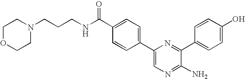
C1=C(C2=CC=C(C(NCCCN3CCOCC3)=O)C=C2)N=C(C2=CC=C(O)C=C2)C(N)=N1
